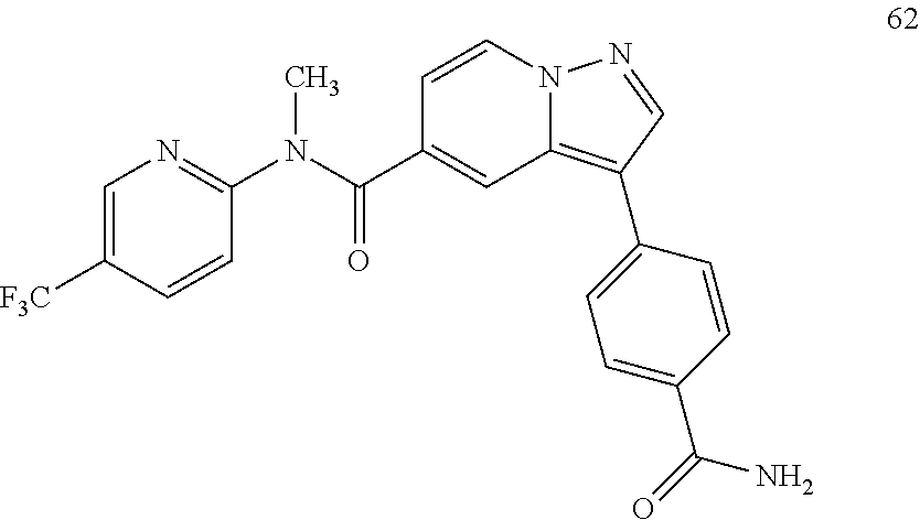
C1=CN2C(=C(C3=CC=C(C(=O)N)C=C3)C=N2)C=C1C(N(C1=NC=C([F3C])C=C1)C)=O
